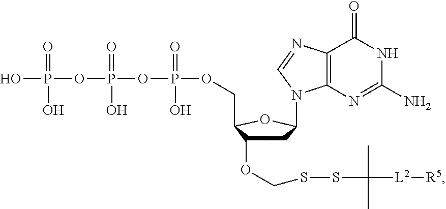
C12=C(N=C(N)NC1=O)N(C1CC(OCSSC(C)(C)[L2][R5])C(COP(OP(OP(O)(=O)O)(O)=O)(O)=O)O1)C=N2
